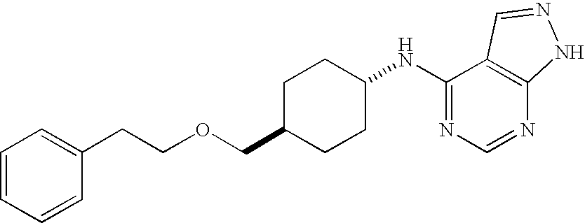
O(CC1CCC(NC2=NC=NC3=C2C=NN3)CC1)CCC1=CC=CC=C1
